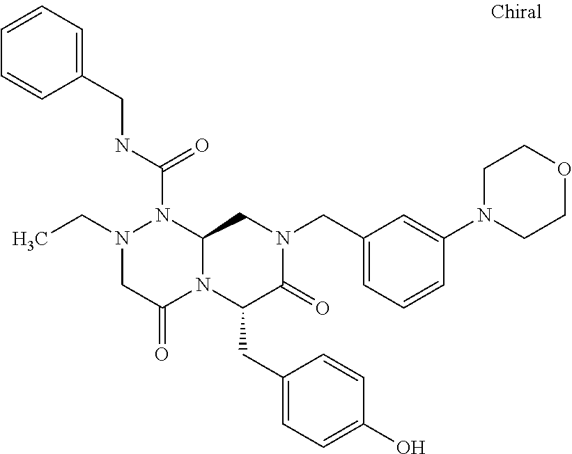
N1(CC)CC(=O)N2C(N1C(NCC1=CC=CC=C1)=O)CN(CC1=CC=CC(N3CCOCC3)=C1)C(=O)C2CC1=CC=C(O)C=C1
